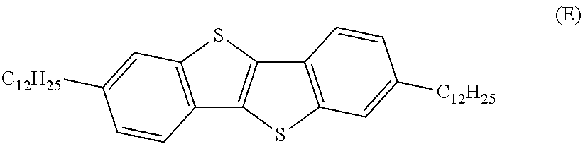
C12=C(SC3=C1SC1=C3C=CC([C12H25])=C1)C=C([C12H25])C=C2
